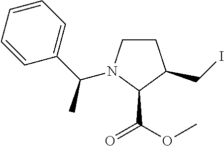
C1=CC=CC(C(C)N2CCC(CI)C2C(OC)=O)=C1
